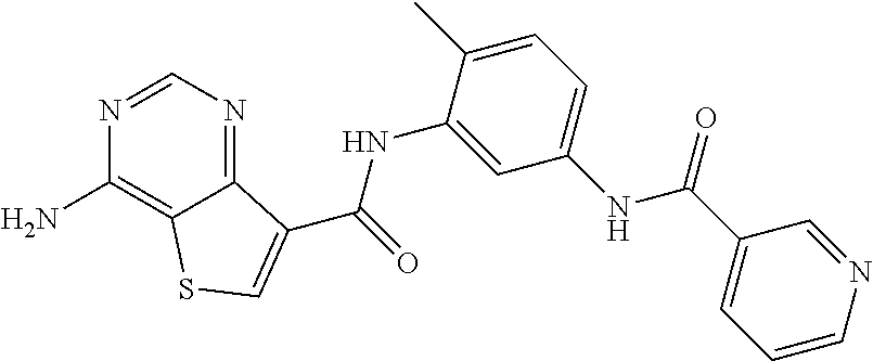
C1=NC(N)=C2C(=N1)C(C(NC1=CC(NC(C3=CC=CN=C3)=O)=CC=C1C)=O)=CS2
